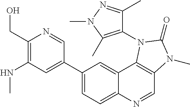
C1(CO)=C(NC)C=C(C2=CC=C3C(=C2)C2=C(C=N3)N(C)C(=O)N2C2=C(C)N(C)N=C2C)C=N1
